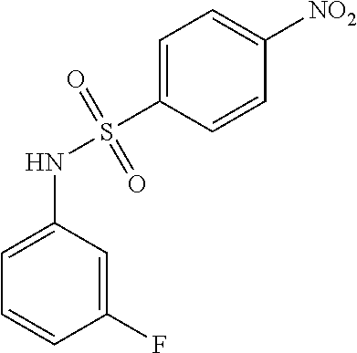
C1=C(NS(C2=CC=C([NO2])C=C2)(=O)=O)C=C(F)C=C1
